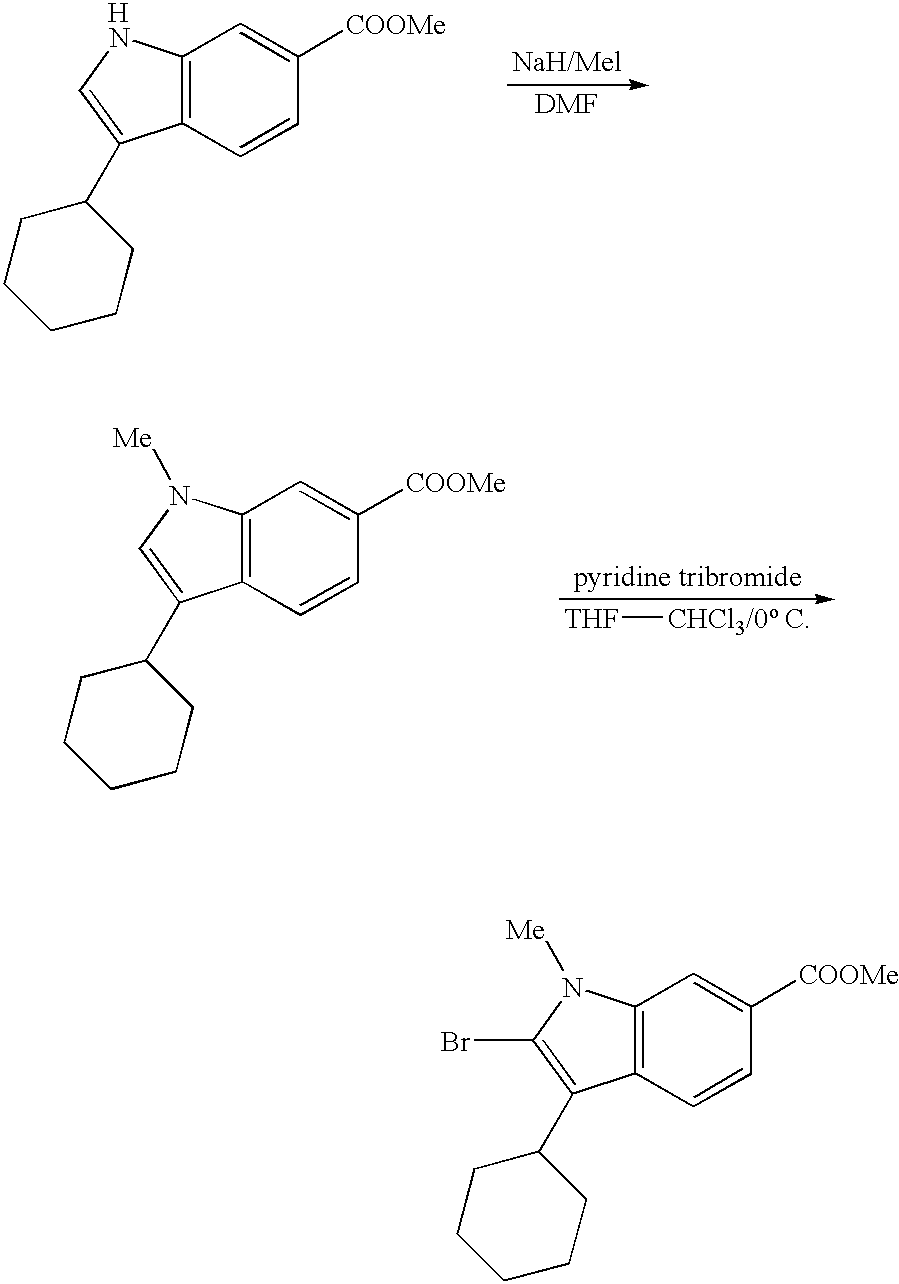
C12=C(C=CC([COOMe])=C1)C(C1CCCCC1)=C(Br)N2[Me].[DMF].C12=C(C=CC([COOMe])=C1)C(C1CCCCC1)=CN2.[H].C12=C(C=CC([COOMe])=C1)C(C1CCCCC1)=CN2[Me].[THF][CHCl3/0 C]
